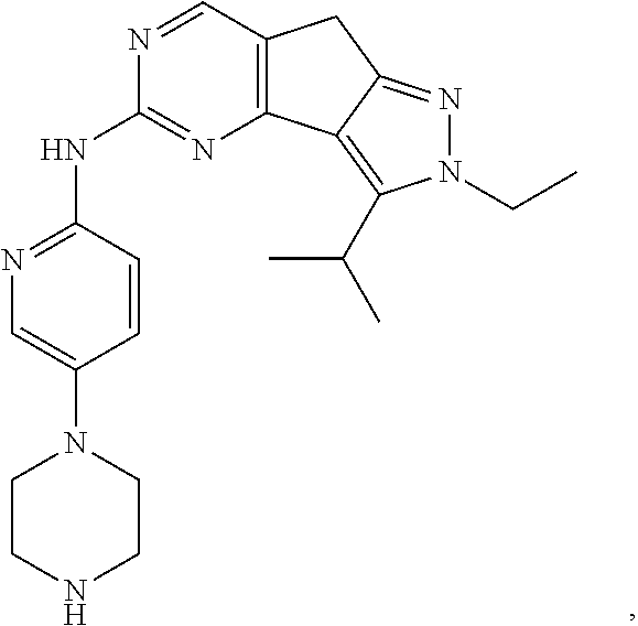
C12=C(C3=C(C(C)C)N(CC)N=C3C1)N=C(NC1=NC=C(N3CCNCC3)C=C1)N=C2
